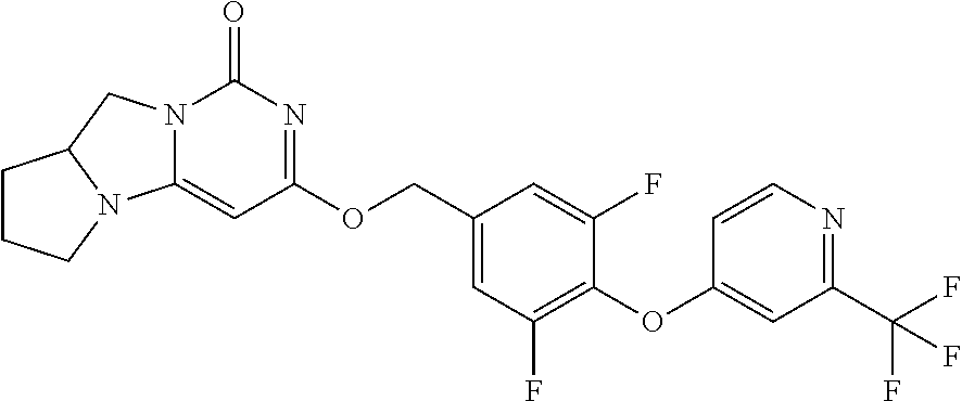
O(C1=C(F)C=C(COC2=NC(=O)N3C(=C2)N2C(C3)CCC2)C=C1F)C1=CC(C(F)(F)F)=NC=C1
